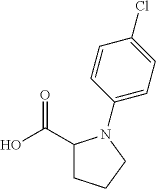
OC(C1CCCN1C1=CC=C(Cl)C=C1)=O
